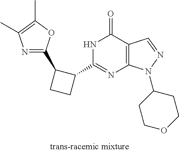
N1C(C2C(C3=NC(C)=C(C)O3)CC2)=NC2=C(C1=O)C=NN2C1CCOCC1
